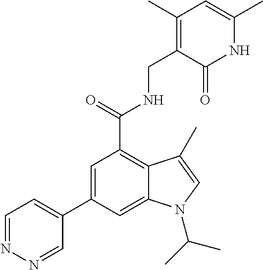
C1(C2=CC(C(NCC3=C(C)C=C(C)NC3=O)=O)=C3C(=C2)N(C(C)C)C=C3C)=CC=NN=C1
